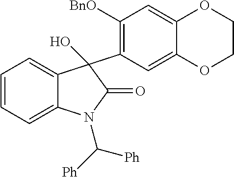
C1=CC=C2C(=C1)C(C1=C([BnO])C=C3C(=C1)OCCO3)(O)C(=O)N2C([Ph])[Ph]
